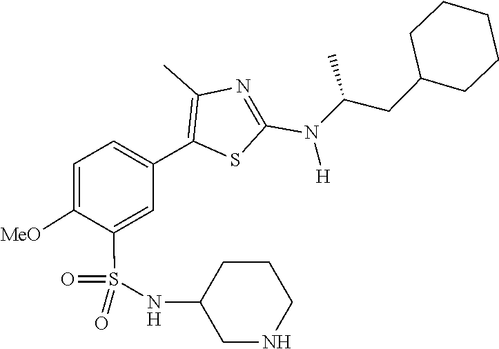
C(C(N(C1=NC(C)=C(C2=CC=C([MeO])C(S(=O)(NC3CNCCC3)=O)=C2)S1)[H])C)C1CCCCC1
